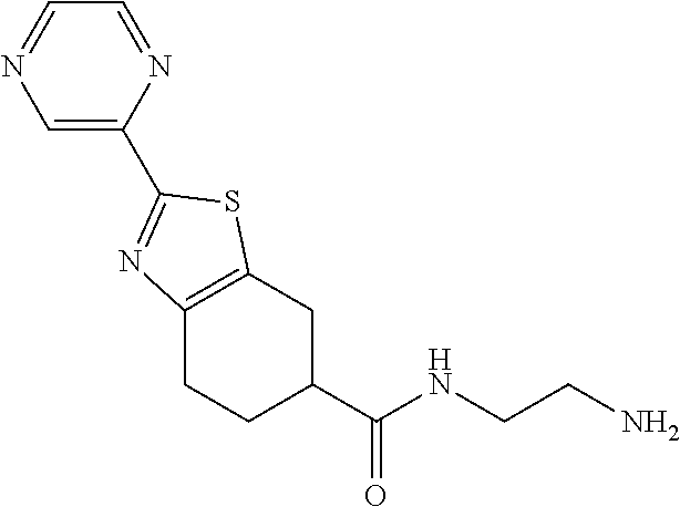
C12=C(CC(C(NCCN)=O)CC1)SC(C1=CN=CC=N1)=N2
